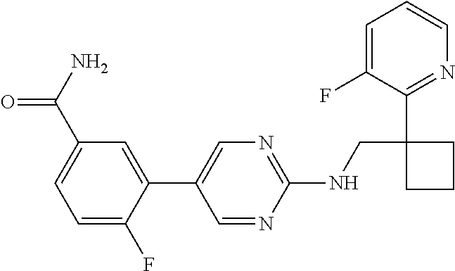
C1=C(F)C(C2(CNC3=NC=C(C4=CC(C(=O)N)=CC=C4F)C=N3)CCC2)=NC=C1
